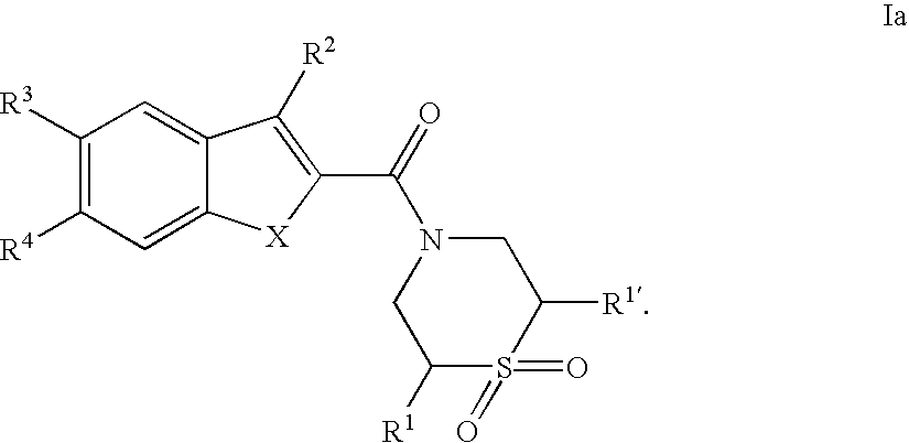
C1([R3])=C([R4])C=C2C(=C1)C([R2])=C(C(N1CC([R1])S(=O)(=O)C([R1])C1)=O)[X]2
